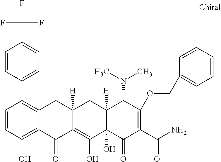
C12([H])C(O)(C(=O)C(C(N)=O)=C(OCC3=CC=CC=C3)C1N(C)C)C(O)=C1C([H])(C2)CC2=C(C3=CC=C(C(F)(F)F)C=C3)C=CC(O)=C2C1=O
